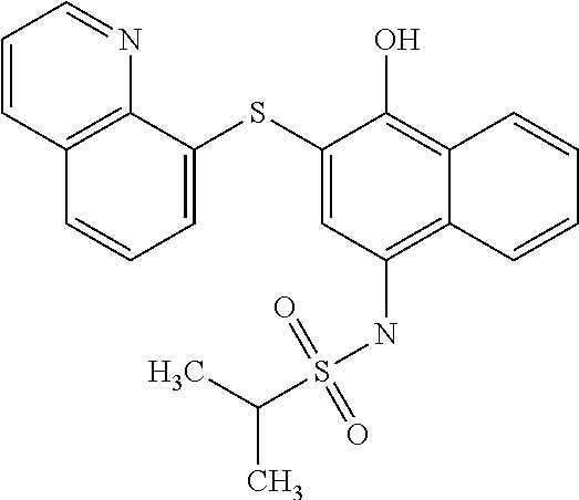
C1=C(SC2=CC=CC3=C2N=CC=C3)C(O)=C2C(=C1NS(C(C)C)(=O)=O)C=CC=C2
